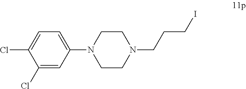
C1(Cl)=CC(N2CCN(CCCI)CC2)=CC=C1Cl
